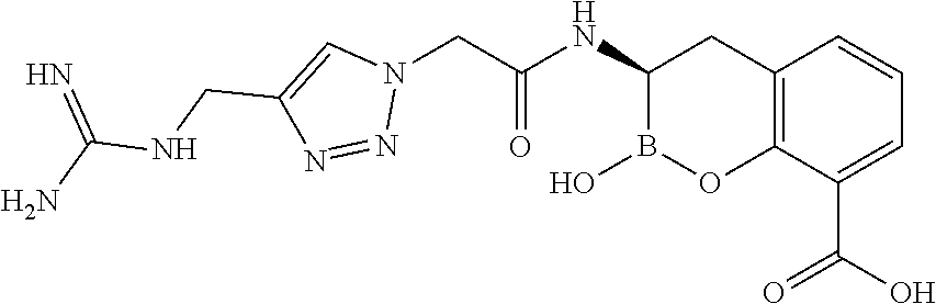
C12=C(C(C(O)=O)=CC=C1)OB(O)C(NC(=O)CN1C=C(CNC(N)=N)N=N1)C2
